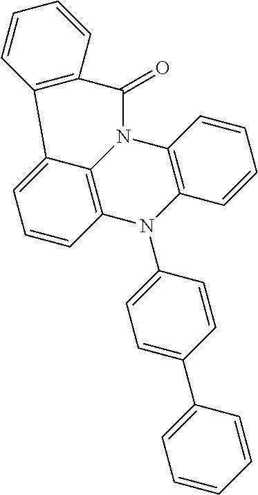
C12=C3C(=CC=C1)C1=C(C(=O)N3C3=C(N2C2=CC=C(C4=CC=CC=C4)C=C2)C=CC=C3)C=CC=C1
